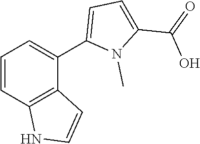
C1=CC2=C(C(C3=CC=C(C(=O)O)N3C)=C1)C=CN2
